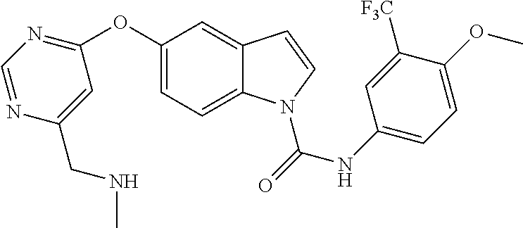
C1(OC2=NC=NC(CNC)=C2)=CC=C2C(=C1)C=CN2C(NC1=CC=C(OC)C([F3C])=C1)=O
